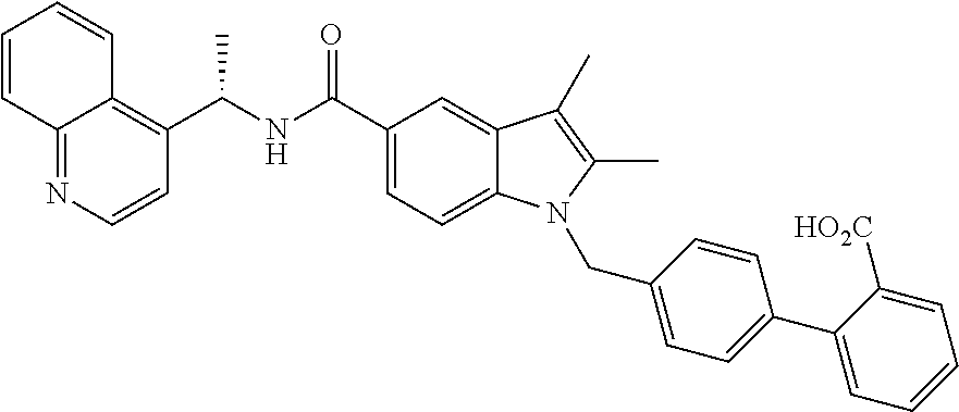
C12=NC=CC(C(NC(C3=CC=C4C(=C3)C(C)=C(C)N4CC3=CC=C(C4=CC=CC=C4[HO2C])C=C3)=O)C)=C1C=CC=C2
